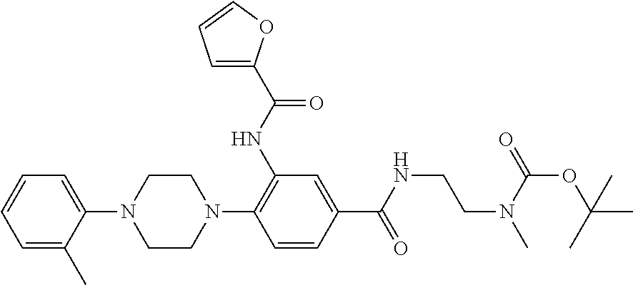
C1=C(C)C(N2CCN(C3=C(NC(C4=CC=CO4)=O)C=C(C(NCCN(C)C(=O)OC(C)(C)C)=O)C=C3)CC2)=CC=C1
